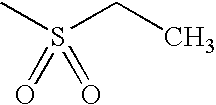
S(CC)(C)(=O)=O
